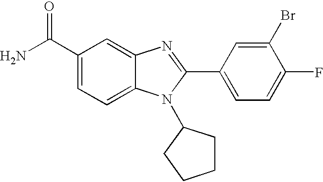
NC(C1=CC=C2C(=C1)N=C(C1=CC=C(F)C(Br)=C1)N2C1CCCC1)=O
